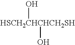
[HSCH2CHCHCH2SH](O)O
